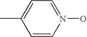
C1=CN(O)=CC=C1C
